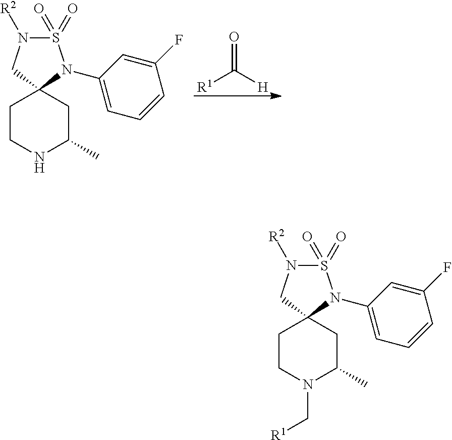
[R1]C([H])=O.S1(=O)(=O)N([R2])CC2(N1C1=CC=CC(F)=C1)CCNC(C)C2.S1(=O)(=O)N([R2])CC2(N1C1=CC=CC(F)=C1)CCN(C[R1])C(C)C2
